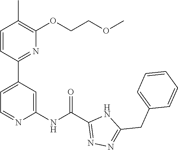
C1=CC(C)=C(OCCOC)N=C1C1=CC=NC(NC(C2=NN=C(CC3=CC=CC=C3)N2)=O)=C1
